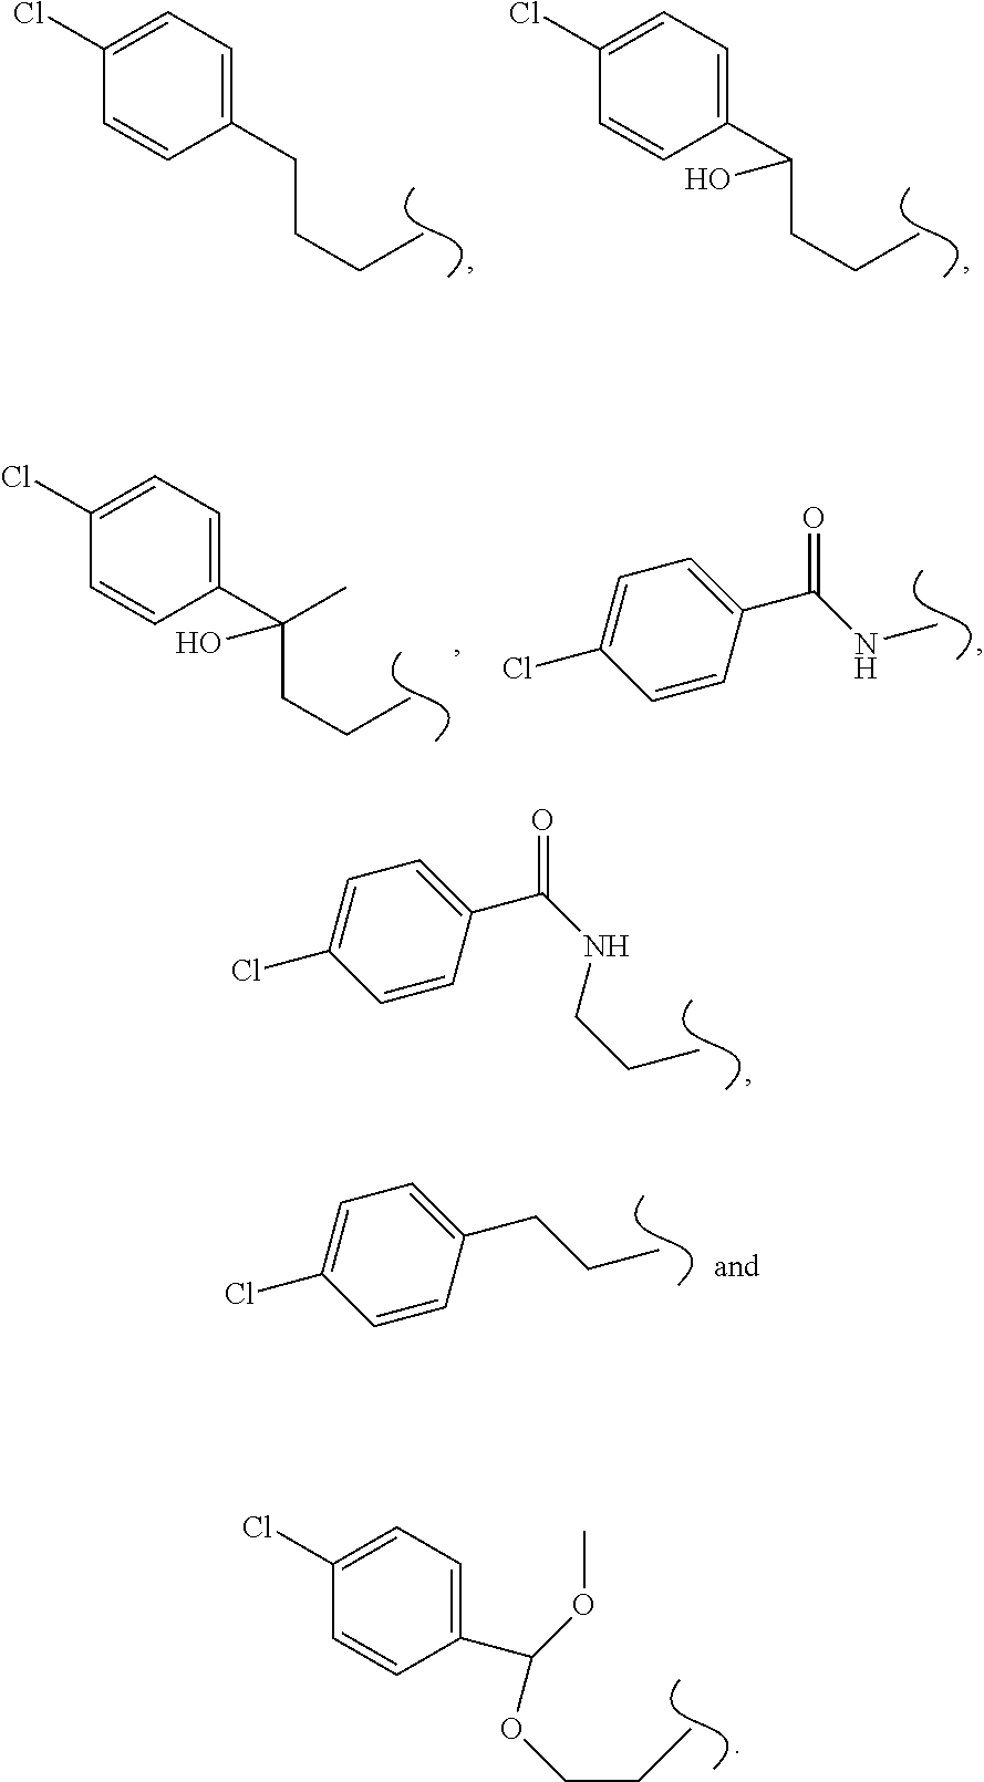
ClC1=CC=C(C(NCCC)=O)C=C1.ClC1=CC=C(CCC)C=C1.C1=C(CCCC)C=CC(Cl)=C1.C1=C(C(CCC)O)C=CC(Cl)=C1.C1=C(C(OC)OCCC)C=CC(Cl)=C1.ClC1=CC=C(C(NC)=O)C=C1.C1=C(C(CCC)(O)C)C=CC(Cl)=C1
